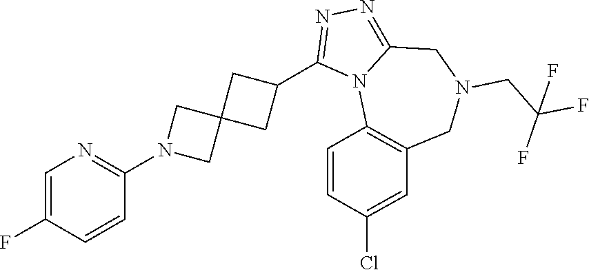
C1(N2CC3(C2)CC(C2=NN=C4N2C2=C(CN(CC(F)(F)F)C4)C=C(Cl)C=C2)C3)=NC=C(F)C=C1
